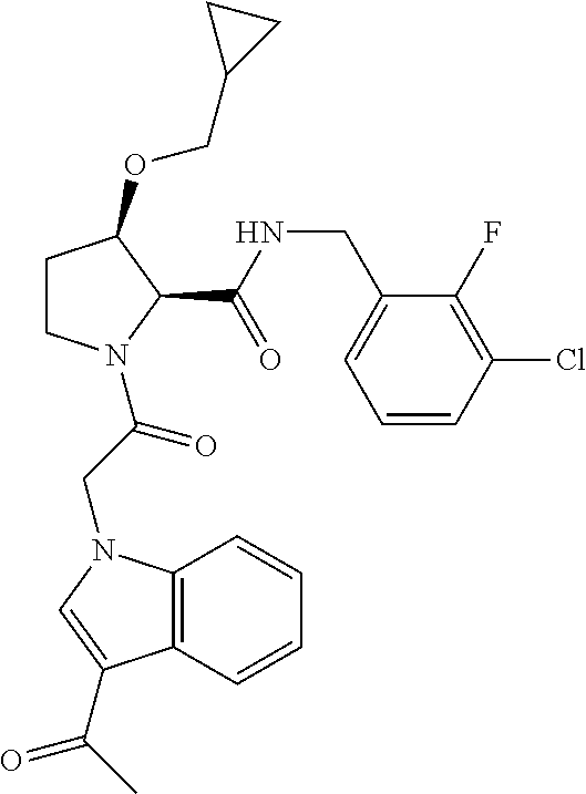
C1CC(OCC2CC2)C(C(=O)NCC2=CC=CC(Cl)=C2F)N1C(CN1C2=C(C(C(C)=O)=C1)C=CC=C2)=O
